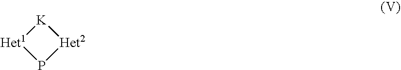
[Het1]1[K][Het2]P1
